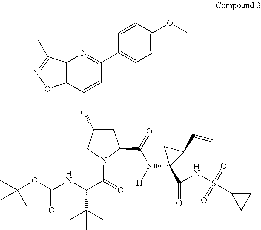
C12=C(C(OC3CC(C(=O)N([H])C4(C(=O)NS(C5CC5)(=O)=O)C(C=C)C4)N(C(=O)C(NC(=O)OC(C)(C)C)C(C)(C)C)C3)=CC(C3=CC=C(OC)C=C3)=N1)ON=C2C
